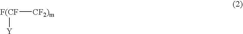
[F(CF]([Y])[CF2)m]
